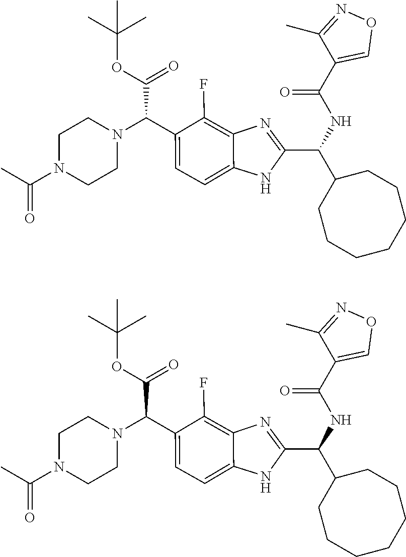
C1=C(C(N2CCN(C(=O)C)CC2)C(=O)OC(C)(C)C)C(F)=C2C(=C1)NC(C(C1CCCCCCC1)NC(=O)C1=CON=C1C)=N2.C1=C(C(C(=O)OC(C)(C)C)N2CCN(C(=O)C)CC2)C(F)=C2C(=C1)NC(C(C1CCCCCCC1)NC(=O)C1=CON=C1C)=N2
